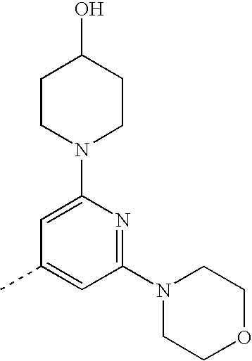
C1=C(N2CCC(O)CC2)N=C(N2CCOCC2)C=C1C
